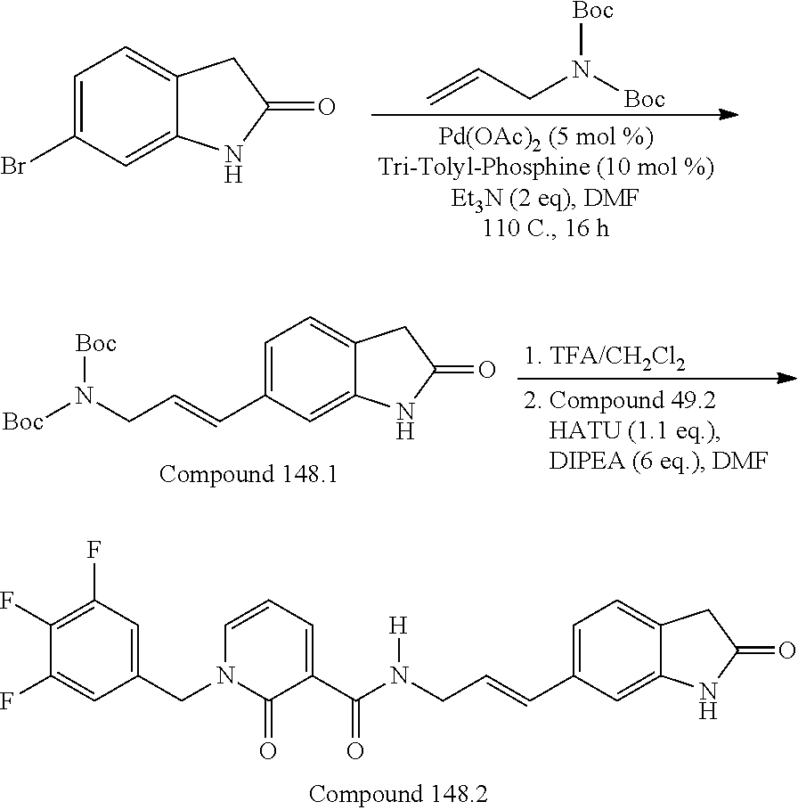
C=CCN([Boc])[Boc].BrC1=CC=C2C(=C1)NC(=O)C2.[Boc]N([Boc])CC=CC1=CC=C2C(=C1)NC(=O)C2.C1(CN2C=CC=C(C(=O)N([H])CC=CC3=CC=C4C(=C3)NC(=O)C4)C2=O)=CC(F)=C(F)C(F)=C1
